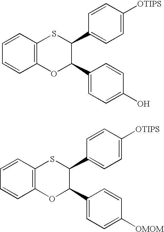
C1=CC2=C(C=C1)OC(C1=CC=C(O)C=C1)C(C1=CC=C([OTIPS])C=C1)S2.C1=CC2=C(C=C1)OC(C1=CC=C([OMOM])C=C1)C(C1=CC=C([OTIPS])C=C1)S2
